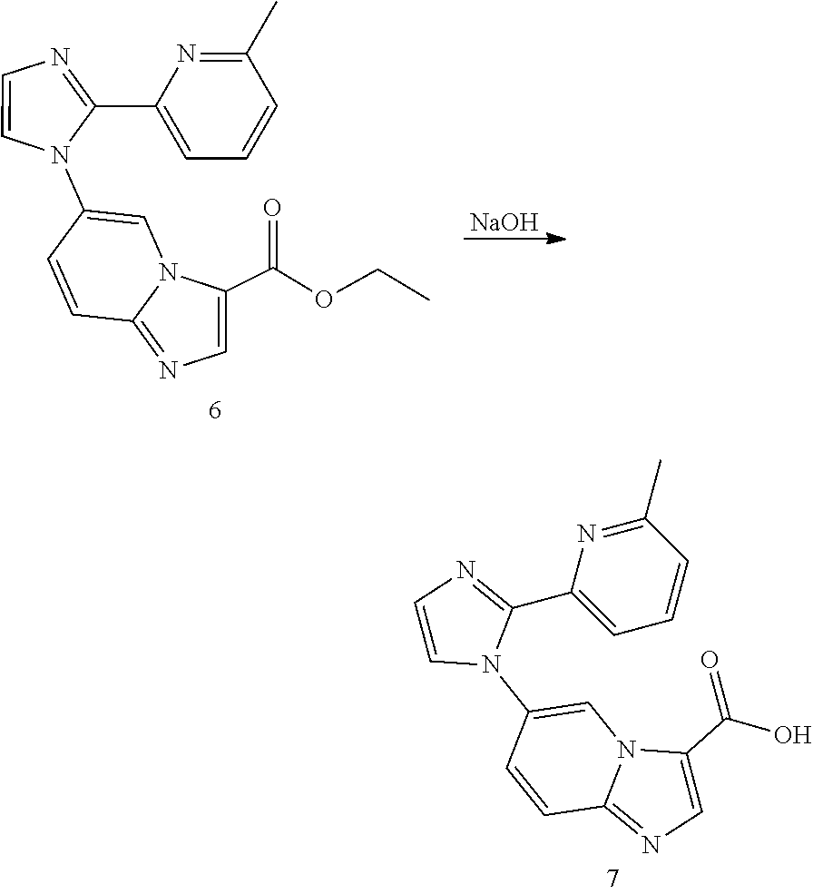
C1=C(N2C=CN=C2C2=CC=CC(C)=N2)C=CC2=NC=C(C(OCC)=O)N12.[NaOH].C1=C(N2C=CN=C2C2=CC=CC(C)=N2)C=CC2=NC=C(C(O)=O)N12
